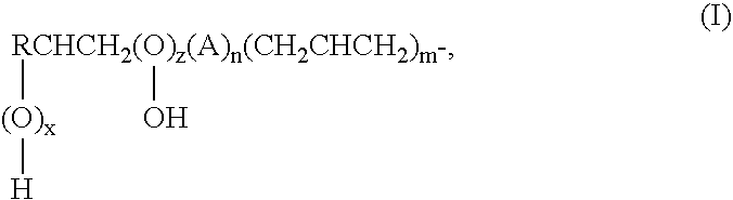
[(O)x]([RCHCH2(O)z(A)n(CH2CHCH2)m-]O)[H]
